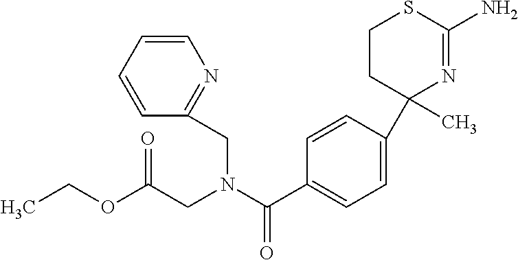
C1(C2(C)N=C(N)SCC2)=CC=C(C(N(CC(OCC)=O)CC2=NC=CC=C2)=O)C=C1
